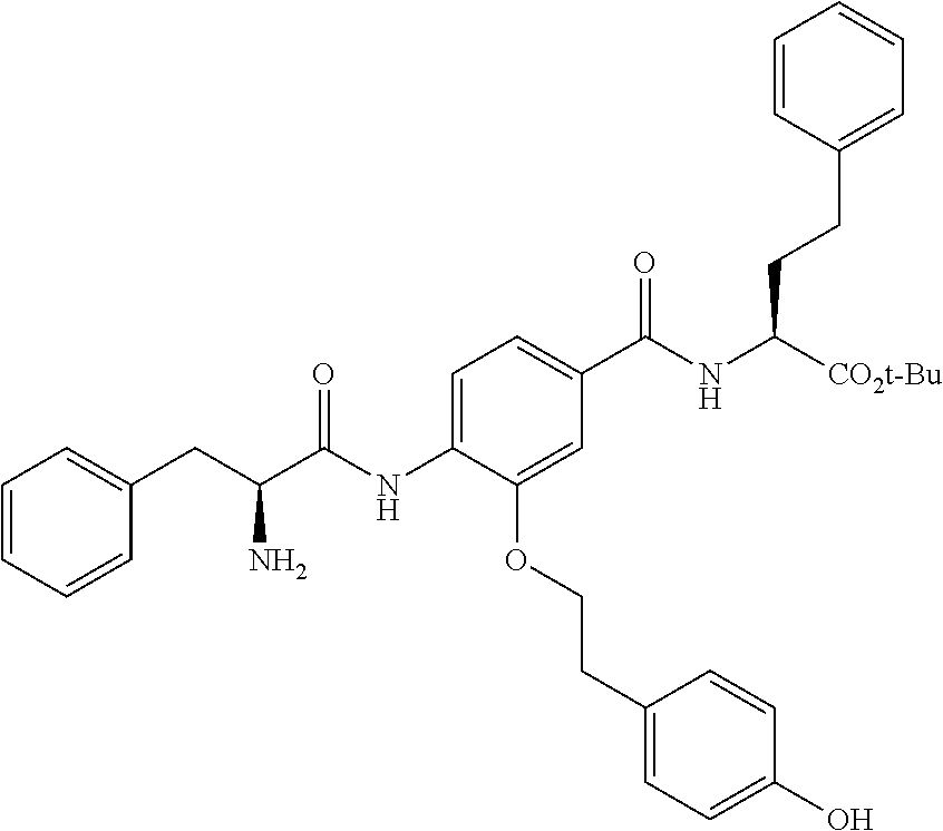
C1=C(NC(C(CC2=CC=CC=C2)N)=O)C(OCCC2=CC=C(O)C=C2)=CC(C(NC([CO2t-Bu])CCC2=CC=CC=C2)=O)=C1
